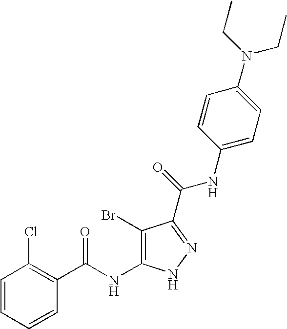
C1=CC=CC(C(NC2=C(Br)C(C(=O)NC3=CC=C(N(CC)CC)C=C3)=NN2)=O)=C1Cl
